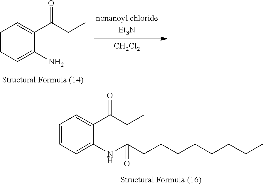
[CH2Cl2].C1=CC=C(N)C(C(CC)=O)=C1.C1=CC=C(NC(=O)CCCCCCCC)C(C(CC)=O)=C1
